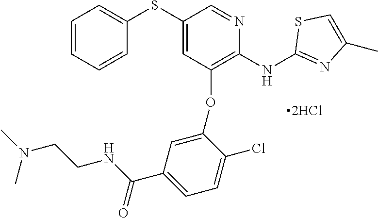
C1(SC2=CC=CC=C2)=CC(OC2=CC(C(NCCN(C)C)=O)=CC=C2Cl)=C(NC2=NC(C)=CS2)N=C1.[2HCl]
